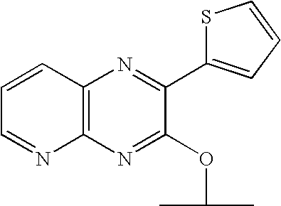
C12=C(N=C(OC(C)C)C(C3=CC=CS3)=N1)N=CC=C2
